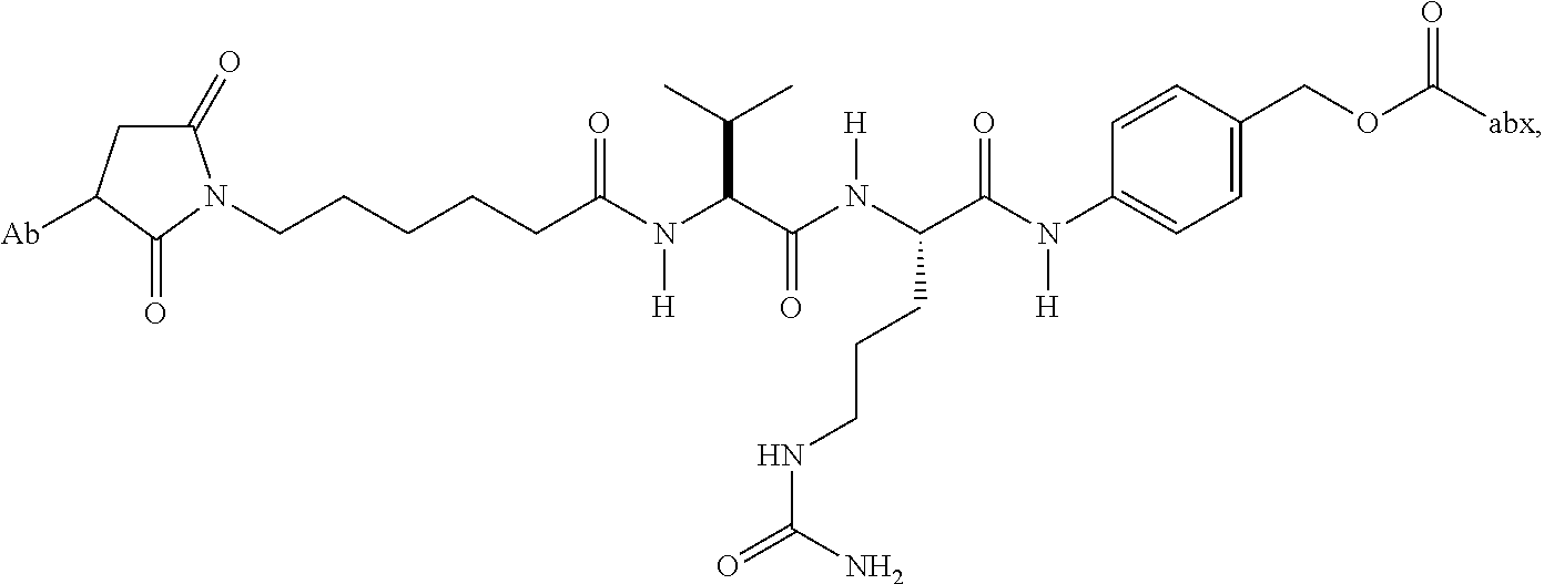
C1(=O)CC([Ab])C(=O)N1CCCCCC(N([H])C(C(N(C(C(N(C1=CC=C(COC([abx])=O)C=C1)[H])=O)CCCNC(=O)N)[H])=O)C(C)C)=O
